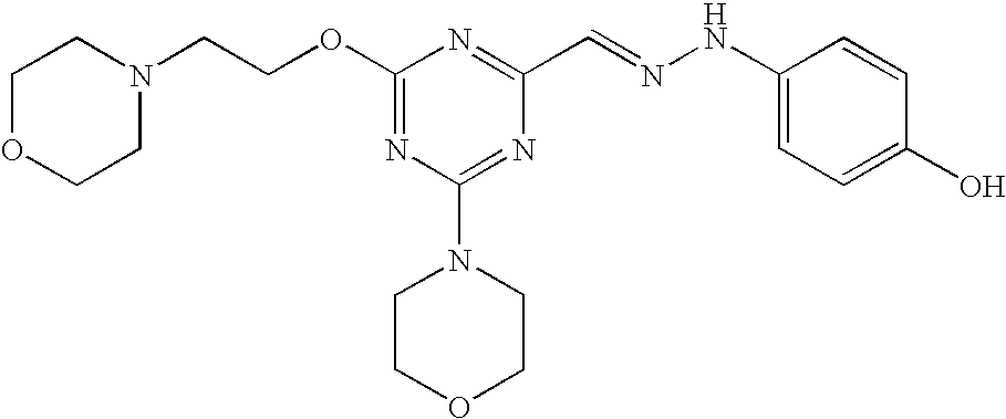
C(COC1=NC(N2CCOCC2)=NC(C=NNC2=CC=C(O)C=C2)=N1)N1CCOCC1
